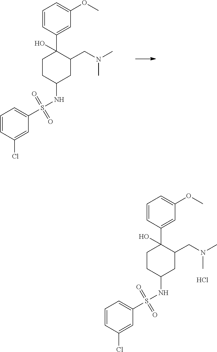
S(=O)(C1=CC=CC(Cl)=C1)(=O)NC1CC(CN(C)C)C(C2=CC(OC)=CC=C2)(O)CC1.S(=O)(C1=CC=CC(Cl)=C1)(=O)NC1CC(CN(C)C)C(C2=CC(OC)=CC=C2)(O)CC1.Cl
